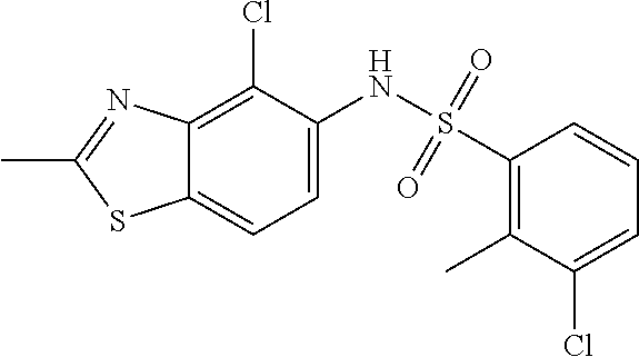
C12=C(Cl)C(NS(C3=C(C)C(Cl)=CC=C3)(=O)=O)=CC=C1SC(C)=N2
